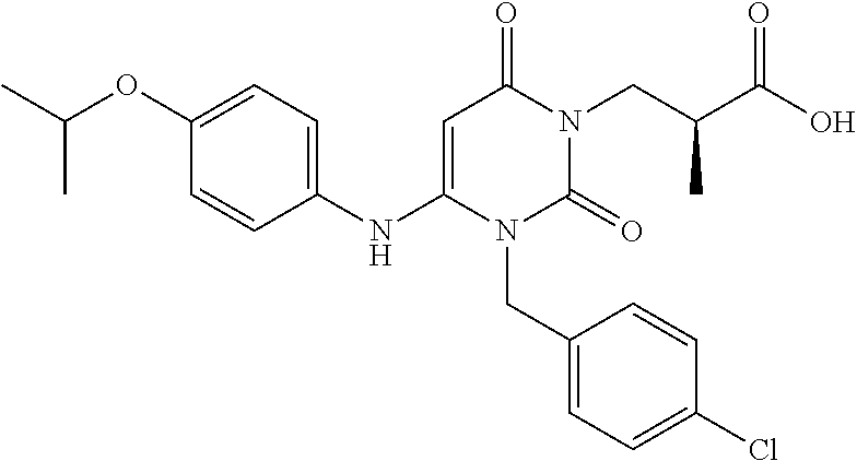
C1=C(OC(C)C)C=CC(NC2=CC(=O)N(CC(C(O)=O)C)C(=O)N2CC2=CC=C(Cl)C=C2)=C1
